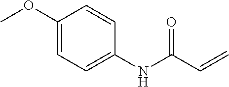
C1(OC)=CC=C(NC(C=C)=O)C=C1
